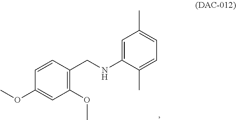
C1=CC(CNC2=CC(C)=CC=C2C)=C(OC)C=C1OC
